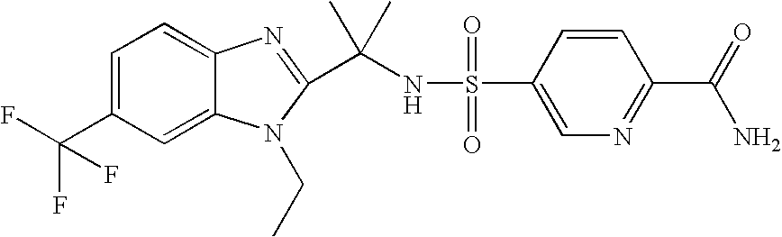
C1=C(C(F)(F)F)C=C2C(=C1)N=C(C(NS(=O)(=O)C1=CN=C(C(=O)N)C=C1)(C)C)N2CC
